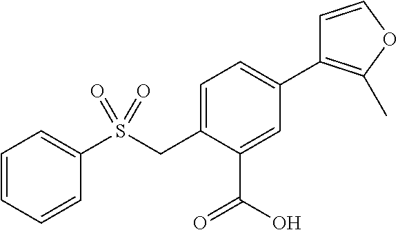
C1=CC=CC(S(CC2=CC=C(C3=C(C)OC=C3)C=C2C(O)=O)(=O)=O)=C1
